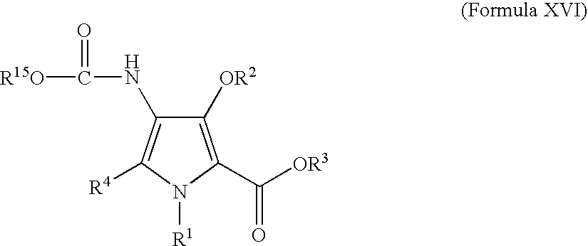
C1([OR2])=C(C([OR3])=O)N([R1])C([R4])=C1NC(=O)[R15O]
